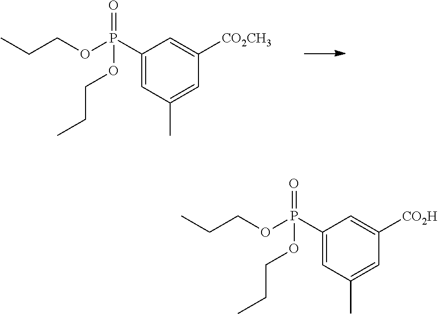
C1(P(OCCC)(OCCC)=O)=CC(C)=CC([CO2CH3])=C1.C1(P(OCCC)(OCCC)=O)=CC(C)=CC([CO2H])=C1
